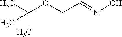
C(OCC=NO)(C)(C)C
